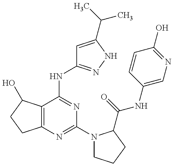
C12=C(C(NC3=NNC(C(C)C)=C3)=NC(N3CCCC3C(=O)NC3=CN=C(O)C=C3)=N1)C(O)CC2
